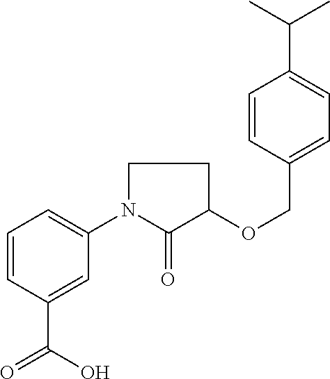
C1=CC(C(=O)O)=CC(N2C(=O)C(OCC3=CC=C(C(C)C)C=C3)CC2)=C1
